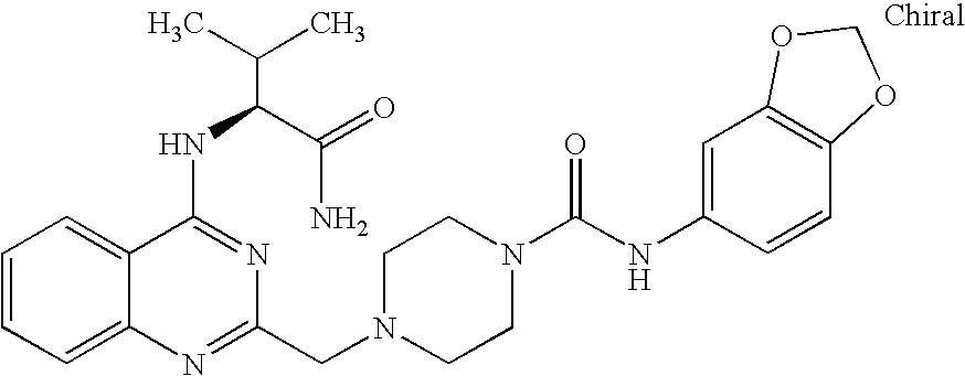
C1=CC=C2C(=C1)C(NC(C(N)=O)C(C)C)=NC(CN1CCN(C(NC3=CC4=C(C=C3)OCO4)=O)CC1)=N2
